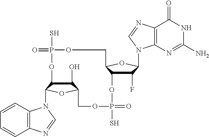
C1(O)C2C(N3C4=C(C=CC=C4)N=C3)OC1COP(S)(=O)OC1C(F)C(N3C4=C(C(=O)NC(N)=N4)N=C3)OC1COP(S)(=O)O2
